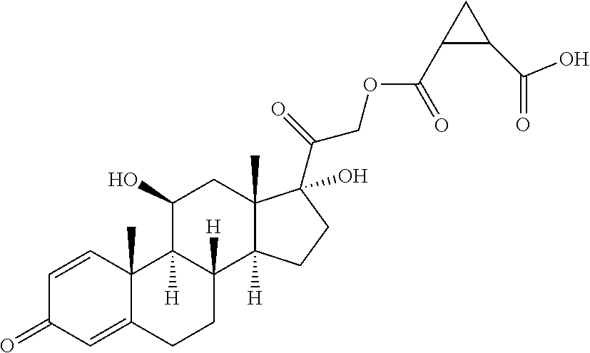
C1=CC2(C)C(=CC1=O)CCC1([H])C2([H])C(O)CC2(C)C1([H])CCC2(C(COC(C1C(C(=O)O)C1)=O)=O)O
